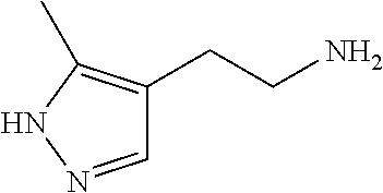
C1=NNC(C)=C1CCN
